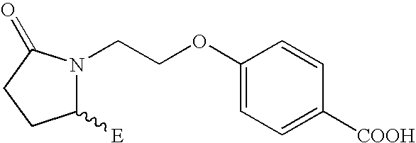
C1([E])N(CCOC2=CC=C([COOH])C=C2)C(=O)CC1
